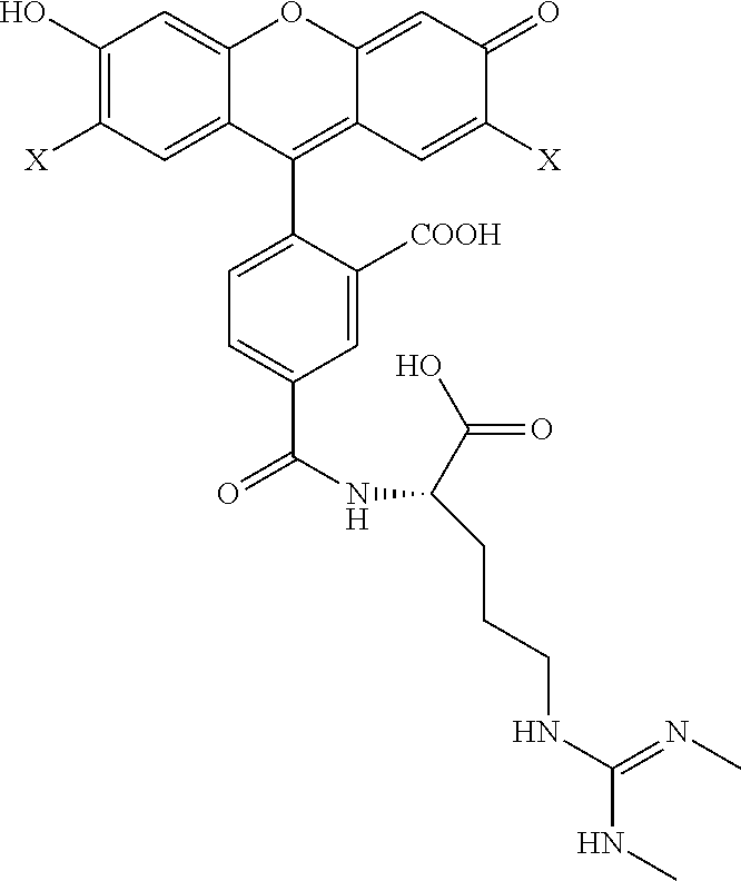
C1(O)=C([X])C=C2C(=C1)OC1=CC(=O)C([X])=CC1=C2C1=CC=C(C(=O)NC(CCCNC(=NC)NC)C(O)=O)C=C1[COOH]
